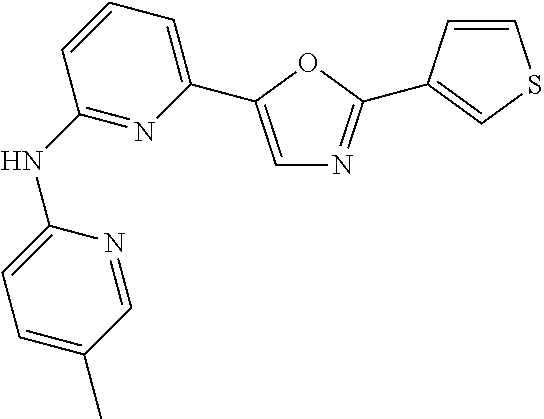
C1(NC2=NC(C3=CN=C(C4=CSC=C4)O3)=CC=C2)=CC=C(C)C=N1
